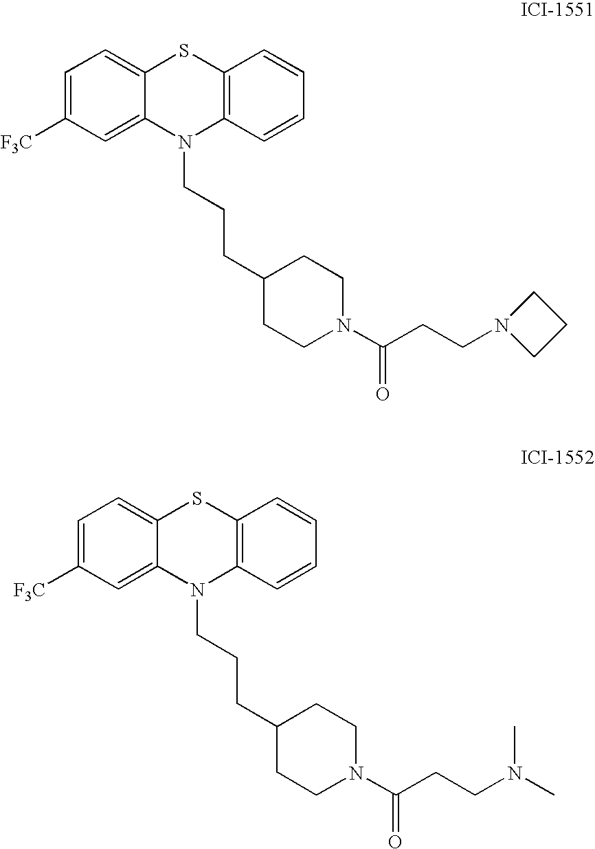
C1=C([F3C])C=C2C(=C1)SC1=C(N2CCCC2CCN(C(CCN(C)C)=O)CC2)C=CC=C1.C1=C([F3C])C=C2C(=C1)SC1=C(N2CCCC2CCN(C(CCN3CCC3)=O)CC2)C=CC=C1
